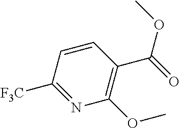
C1=CC([F3C])=NC(OC)=C1C(=O)OC
